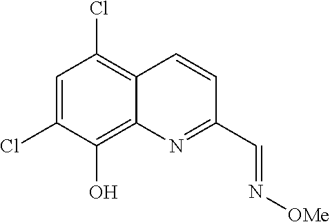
C1=C(Cl)C(O)=C2C(=C1Cl)C=CC(C=N[OMe])=N2
